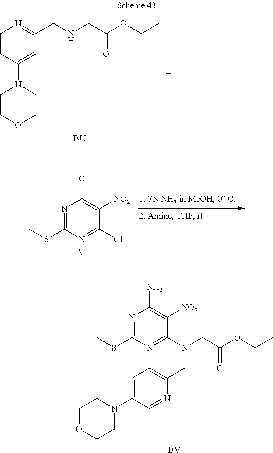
N1=C(SC)N=C(Cl)C([NO2])=C1Cl.[A].N1=C(SC)N=C(N(CC(OCC)=O)CC2=CC=C(N3CCOCC3)C=N2)C([NO2])=C1N.[BV].C1(N2CCOCC2)=CC(CNCC(=O)OCC)=NC=C1.[BU]
